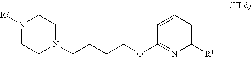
C1([R1])=CC=CC(OCCCCN2CCN([R7])CC2)=N1
